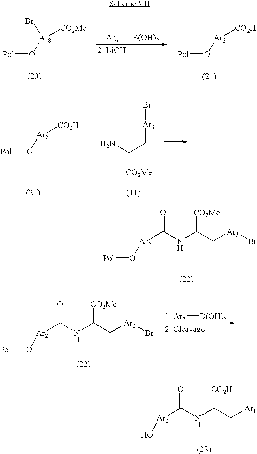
[Pol]O[Ar2][CO2H].NC(C[Ar3]Br)[CO2Me].[Pol]O[Ar2]C(NC(C[Ar3]Br)[CO2Me])=O.[Pol]O[Ar2]C(NC(C[Ar3]Br)[CO2Me])=O.[1. Ar7][B(OH)2].[2. Cleavage].O[Ar2]C(NC(C[Ar1])[CO2H])=O.[Pol]O[Ar8]([CO2Me])Br.[1. Ar6][B(OH)2].[2. LiOH].[Pol]O[Ar2][CO2H]
